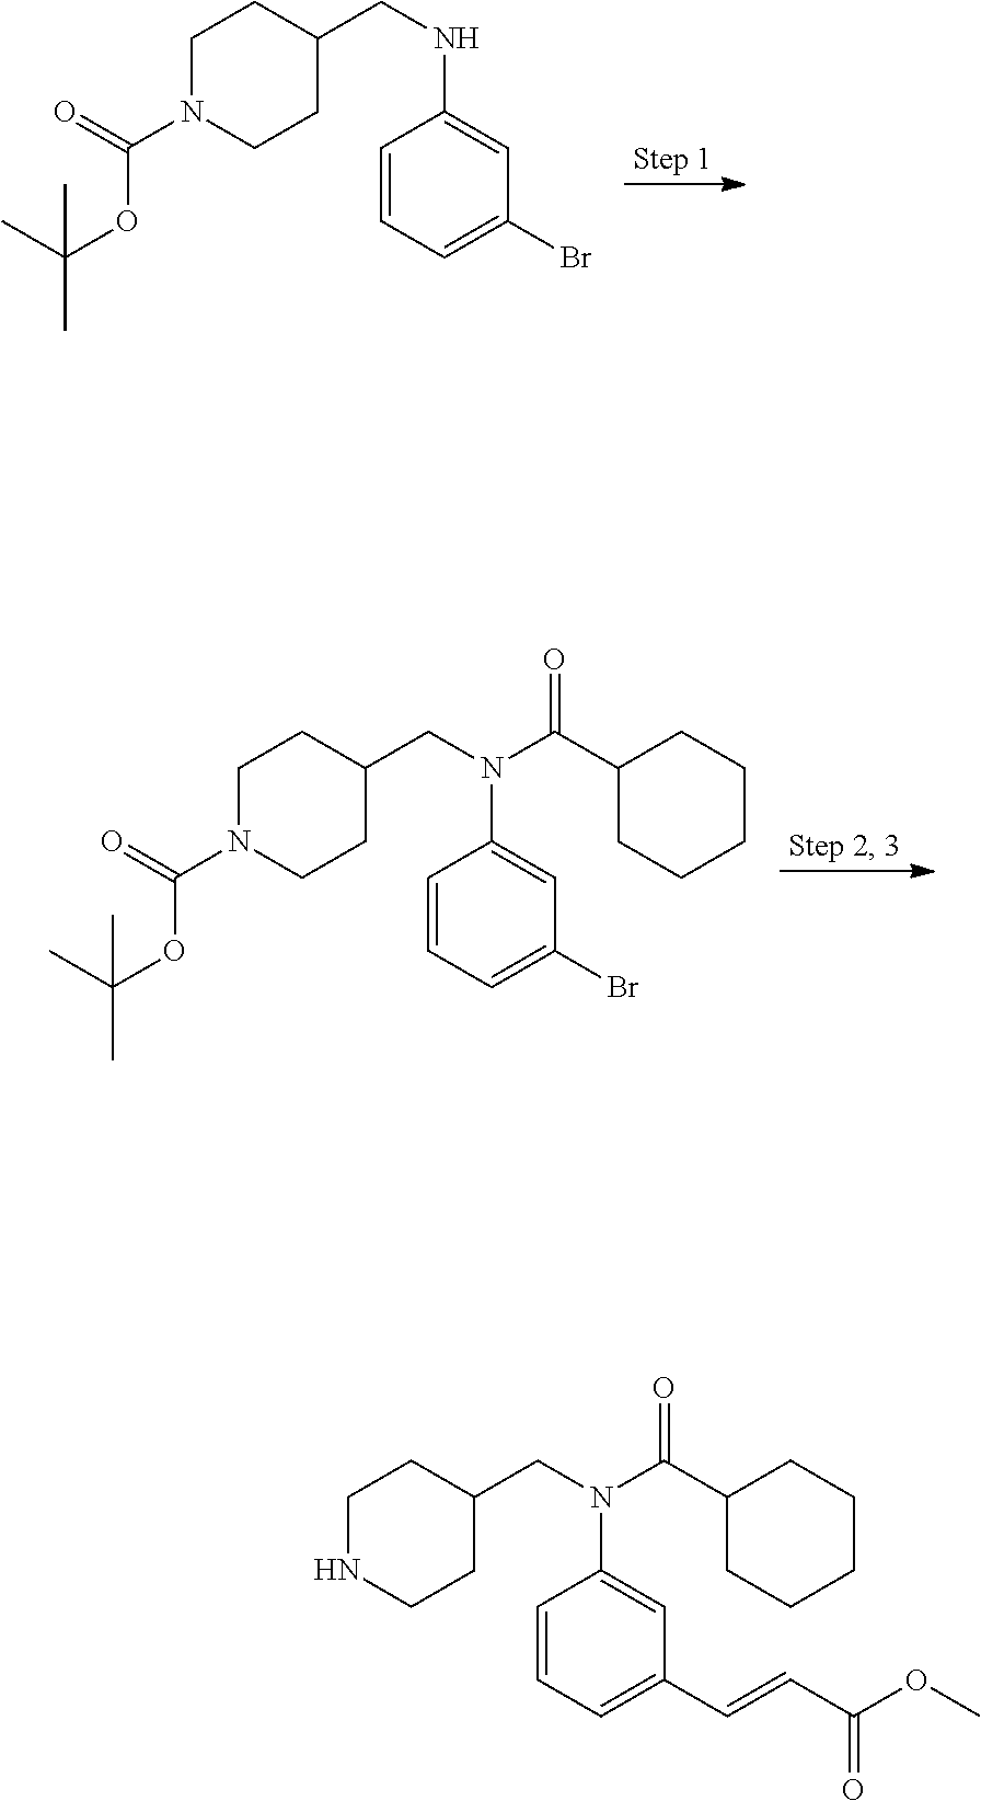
C1N(C(=O)OC(C)(C)C)CCC(CNC2=CC(Br)=CC=C2)C1.C1N(C(=O)OC(C)(C)C)CCC(CN(C2=CC(Br)=CC=C2)C(C2CCCCC2)=O)C1.C1NCCC(CN(C2=CC(C=CC(OC)=O)=CC=C2)C(C2CCCCC2)=O)C1
